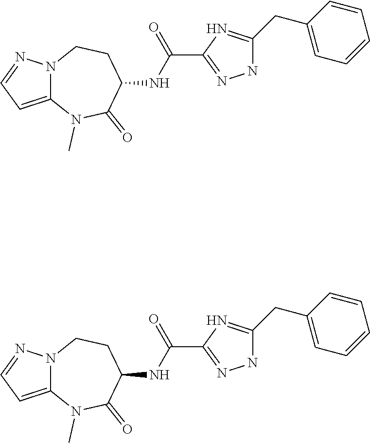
C12=CC=NN1CCC(NC(=O)C1=NNC(CC3=CC=CC=C3)=N1)C(=O)N2C.C12=CC=NN1CCC(NC(=O)C1=NNC(CC3=CC=CC=C3)=N1)C(=O)N2C
